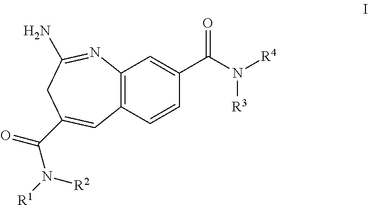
C12=C(C=CC(C(N([R4])[R3])=O)=C1)C=C(C(N([R2])[R1])=O)CC(N)=N2
